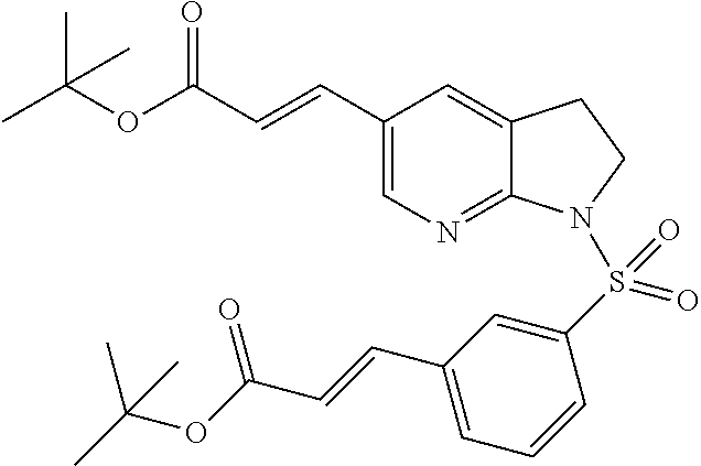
C1(C=CC(OC(C)(C)C)=O)=CN=C2C(=C1)CCN2S(C1=CC(C=CC(OC(C)(C)C)=O)=CC=C1)(=O)=O
